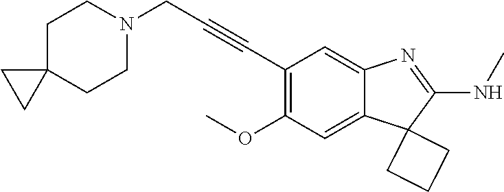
C(C1=C(OC)C=C2C(=C1)N=C(NC)C21CCC1)#CCN1CCC2(CC1)CC2
